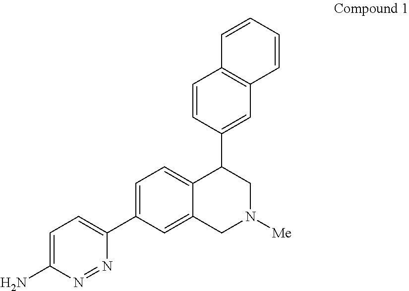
C1=C(N)N=NC(C2=CC=C3C(=C2)CN([Me])CC3C2=CC3=C(C=C2)C=CC=C3)=C1
